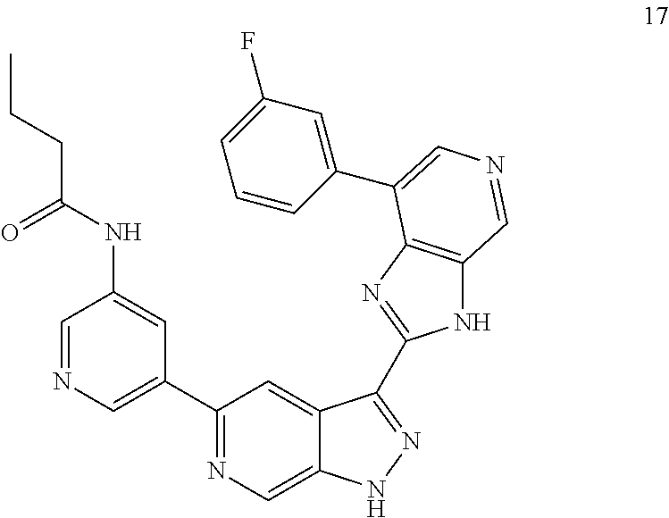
C1(C2=CN=CC(NC(CCC)=O)=C2)=NC=C2C(=C1)C(C1=NC3=C(N1)C=NC=C3C1=CC(F)=CC=C1)=NN2
